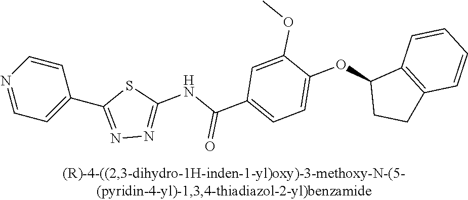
C1=NC=CC(C2=NN=C(NC(C3=CC=C(OC4CCC5=C4C=CC=C5)C(OC)=C3)=O)S2)=C1
